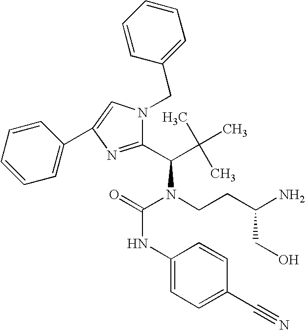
C1(NC(N(CCC(N)CO)C(C(C)(C)C)C2=NC(C3=CC=CC=C3)=CN2CC2=CC=CC=C2)=O)=CC=C(C#N)C=C1
